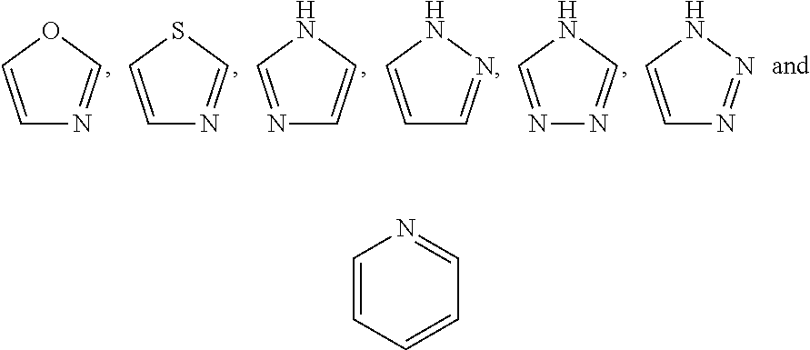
N1=CNC=C1.C1=CSC=N1.C1=CNN=C1.N1=CNC=N1.C1=CNN=N1.C1=COC=N1.C1=CC=CC=N1
